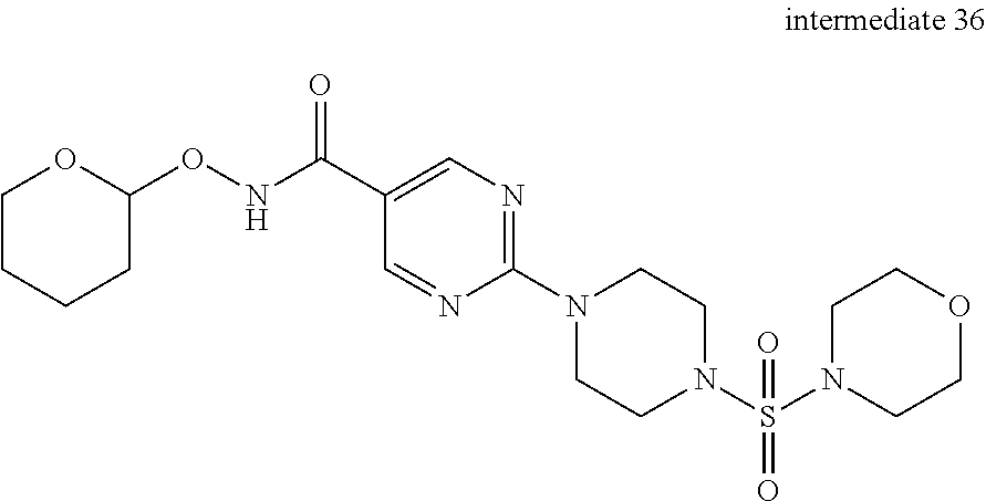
C1(C(NOC2OCCCC2)=O)=CN=C(N2CCN(S(N3CCOCC3)(=O)=O)CC2)N=C1
